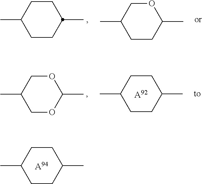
C1CC(C)CCC1C.C1CC(C)OCC1C.C1CC(C)CCC1C.[A94].C1CC(C)CCC1C.[A92].C1OC(C)OCC1C
